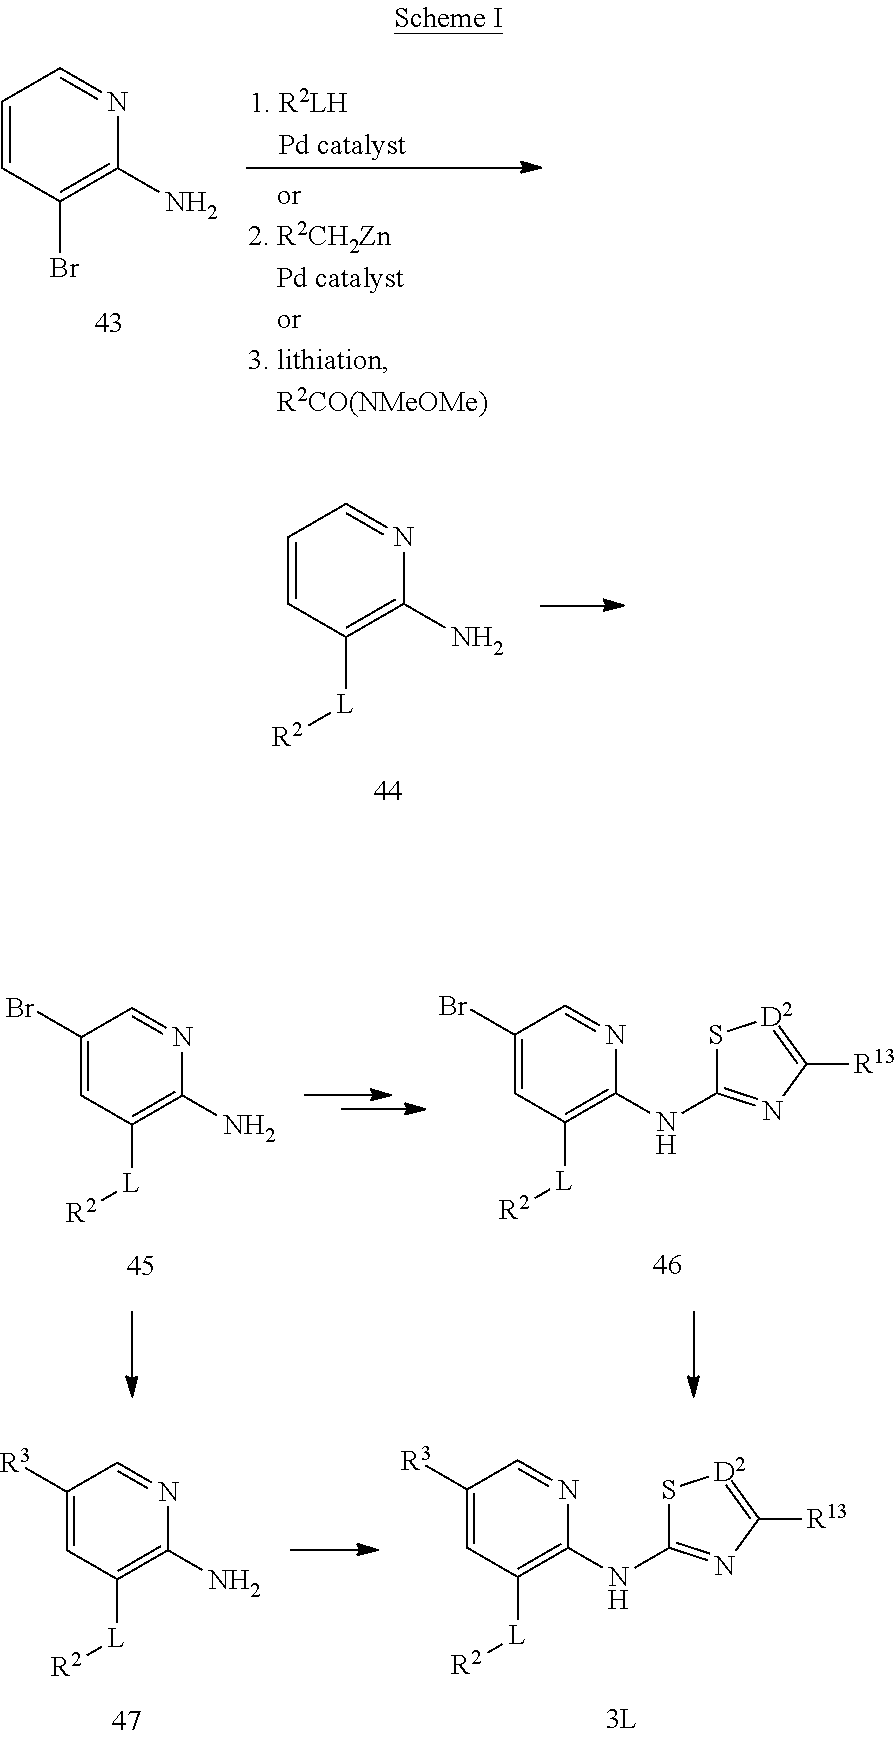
C1([R3])=CC([L][R2])=C(N)N=C1.C1([R3])=CC([L][R2])=C(NC2=NC([R13])=[D2]S2)N=C1.C1(Br)=CC([L][R2])=C(N)N=C1.C1(Br)=CC([L][R2])=C(NC2=NC([R13])=[D2]S2)N=C1.C1=CC(Br)=C(N)N=C1.C1=CC([L][R2])=C(N)N=C1
